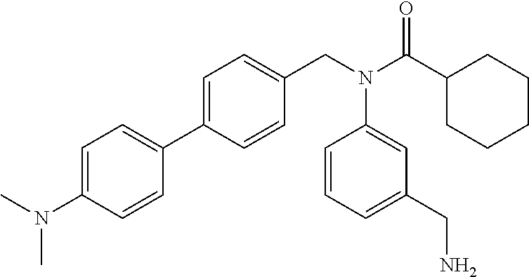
C1=C(N(C)C)C=CC(C2=CC=C(CN(C(C3CCCCC3)=O)C3=CC(CN)=CC=C3)C=C2)=C1
